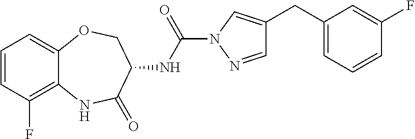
C1=CC(F)=C2C(=C1)OCC(NC(N1N=CC(CC3=CC=CC(F)=C3)=C1)=O)C(=O)N2
